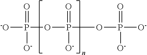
P(OP(OP([O-])(=O)[O-])(=O)[O-])([-O])(=O)[O-]
